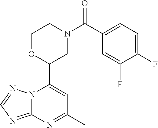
N12C(=NC=N1)N=C(C)C=C2C1CN(C(=O)C2=CC=C(F)C(F)=C2)CCO1
